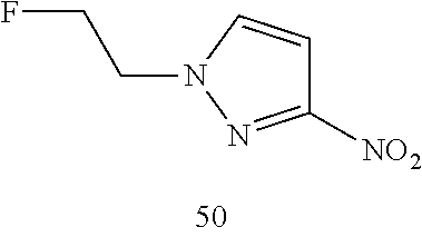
C1([NO2])=NN(CCF)C=C1
